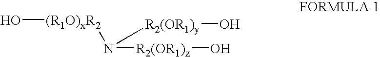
N([R2(OR1)z]O)([(R1O)xR2]O)[R2(OR1)y]O
